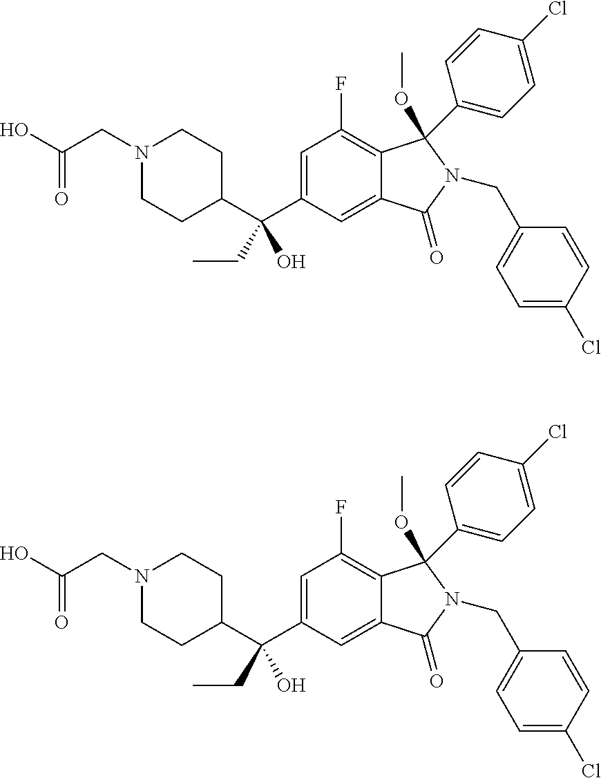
C1=C(C(C2CCN(CC(O)=O)CC2)(O)CC)C=C2C(=C1F)C(OC)(C1=CC=C(Cl)C=C1)N(CC1=CC=C(Cl)C=C1)C2=O.C1=C(C(C2CCN(CC(O)=O)CC2)(O)CC)C=C2C(=C1F)C(OC)(C1=CC=C(Cl)C=C1)N(CC1=CC=C(Cl)C=C1)C2=O
